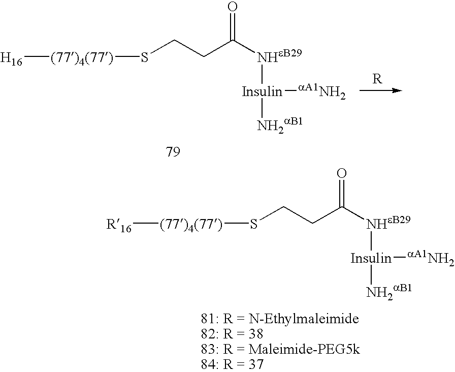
S([(77)4(77)][R16])CCC(=O)[NHeB29][Insulin]([NH2aB1])[aA1NH2].S([(77)4(77)][H16])CCC(=O)[NHeB29][Insulin]([NH2aB1])[aA1NH2]
